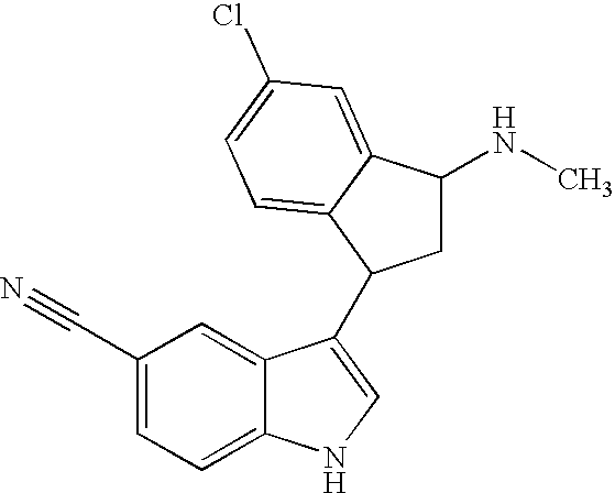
C1=C2C(=CC(C#N)=C1)C(C1CC(NC)C3=CC(Cl)=CC=C31)=CN2
